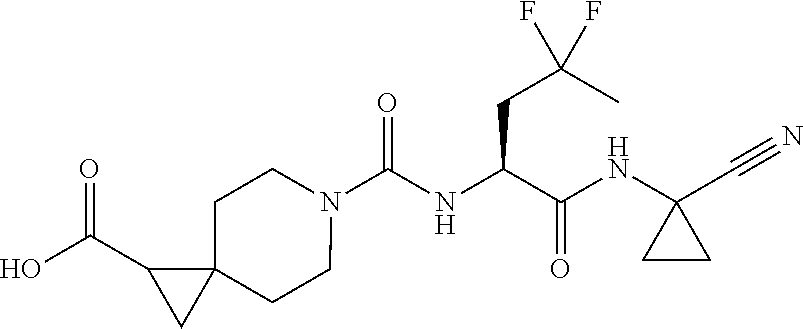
N1(C(NC(C(NC2(C#N)CC2)=O)CC(C)(F)F)=O)CCC2(CC1)C(C(O)=O)C2
